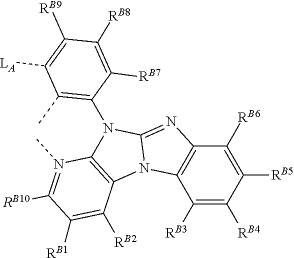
C1([RB3])=C([RB4])C([RB5])=C([RB6])C2=C1N1C3=C(N(C)=C([RB10])C([RB1])=C3[RB2])N(C3=C(C)C([LA])=C([RB9])C([RB8])=C3[RB7])C1=N2
